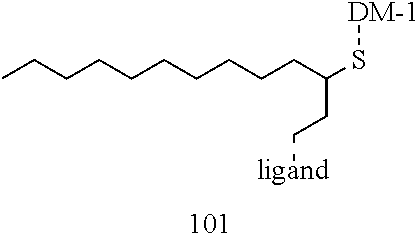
CCCCCCCCCCC(S[DM-1])CC[ligand]
